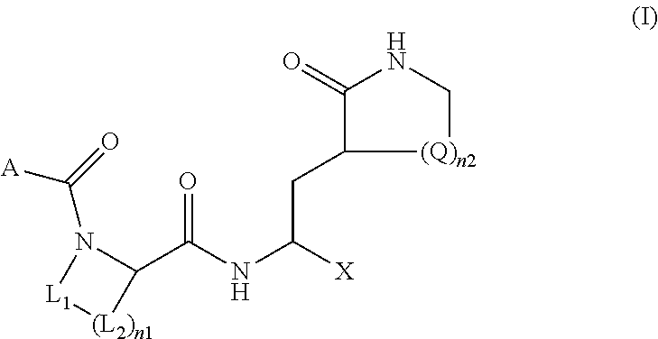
C1(=O)C(CC(NC(C2N(C(=O)[A])[L1][(L2)n1]2)=O)[X])[(Q)n2]CN1
